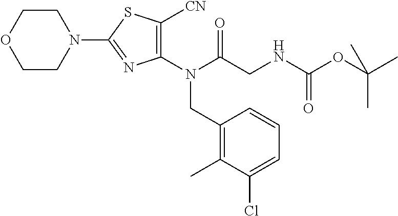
C1CN(C2=NC(N(C(=O)CNC(OC(C)(C)C)=O)CC3=C(C)C(Cl)=CC=C3)=C([CN])S2)CCO1
